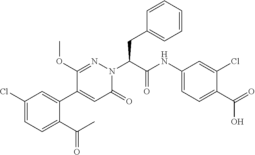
C1(Cl)=CC=C(C(C)=O)C(C2=CC(=O)N(C(C(NC3=CC=C(C(=O)O)C(Cl)=C3)=O)CC3=CC=CC=C3)N=C2OC)=C1
